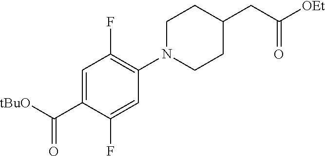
[tBuO]C(C1=CC(F)=C(N2CCC(CC([OEt])=O)CC2)C=C1F)=O
